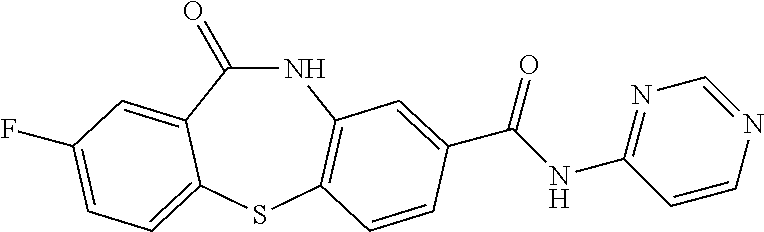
C1(=O)NC2=C(SC3=CC=C(F)C=C13)C=CC(C(NC1=NC=NC=C1)=O)=C2
